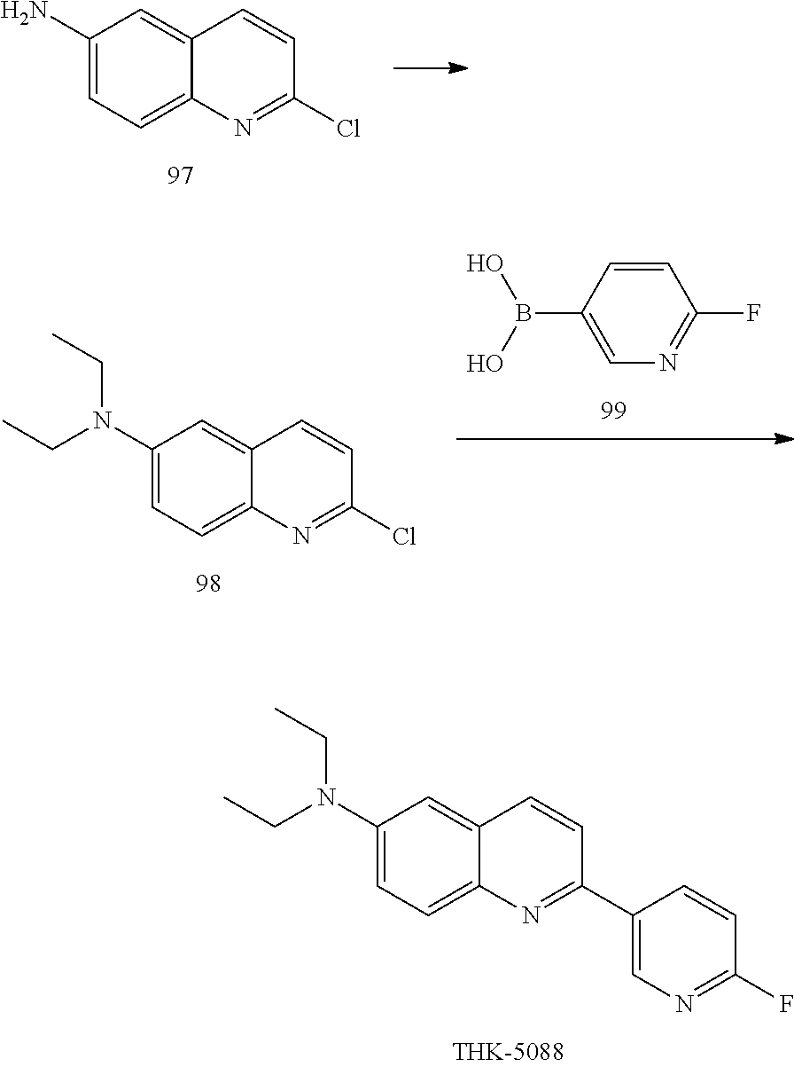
C1(N(CC)CC)=CC=C2C(=C1)C=CC(C1=CN=C(F)C=C1)=N2.C1(N)=CC=C2C(=C1)C=CC(Cl)=N2.B(C1=CN=C(F)C=C1)(O)O.C1(N(CC)CC)=CC=C2C(=C1)C=CC(Cl)=N2
